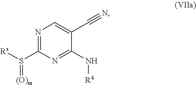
N1=C(S(=[(O)m])[Rx])N=C(N[R4])C(C#N)=C1
